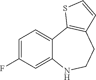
C1=C(F)C=C2C(=C1)C1=C(CCN2)C=CS1
